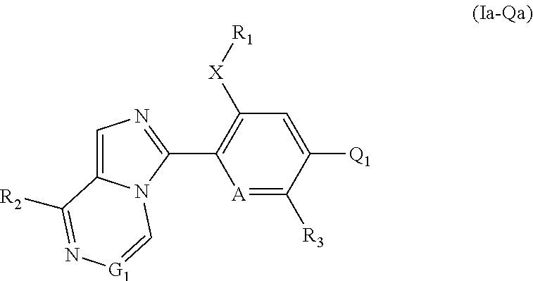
C1=C2N(C(C3=C([X][R1])C=C([Q1])C([R3])=[A]3)=N1)C=[G1]N=C2[R2]
